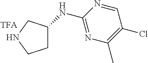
C1C(NC2=NC(C)=C(Cl)C=N2)CNC1
